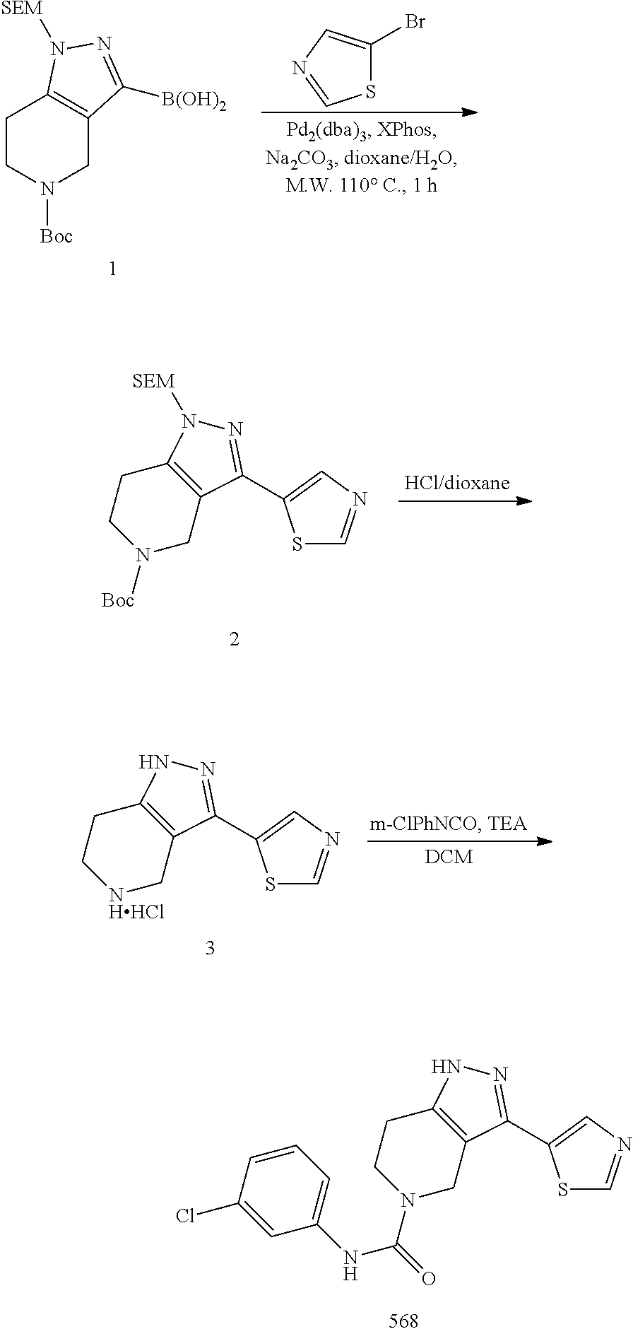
C1CN([Boc])CC2=C1N([SEM])N=C2[B(OH)2].S1C(Br)=CN=C1.N1([Boc])CC2=C(CC1)N([SEM])N=C2C1=CN=CS1.[NHHCl]1CC2=C(CC1)NN=C2C1=CN=CS1.N1(C(=O)NC2=CC=CC(Cl)=C2)CC2=C(CC1)NN=C2C1=CN=CS1
